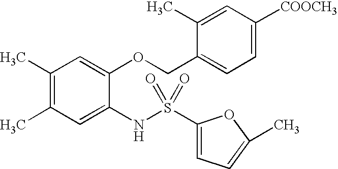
C1(C)=C(C)C=C(NS(=O)(=O)C2=CC=C(C)O2)C(OCC2=CC=C([COOCH3])C=C2C)=C1
